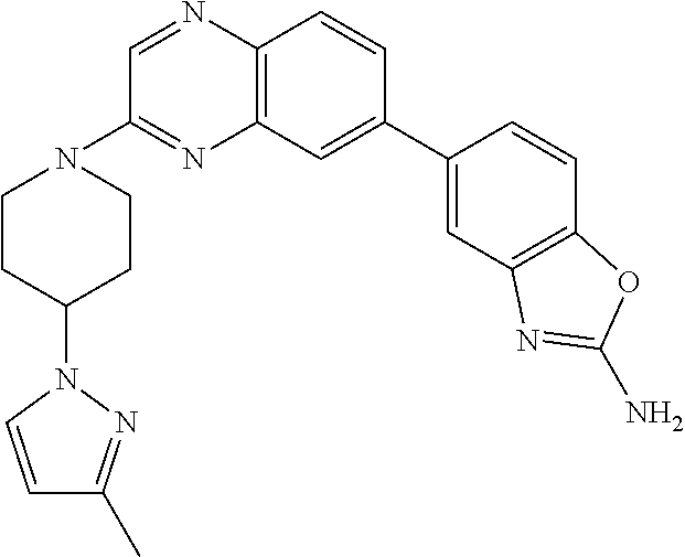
C1=C(C2=CC3=C(N=CC(N4CCC(N5N=C(C)C=C5)CC4)=N3)C=C2)C=CC2=C1N=C(N)O2
